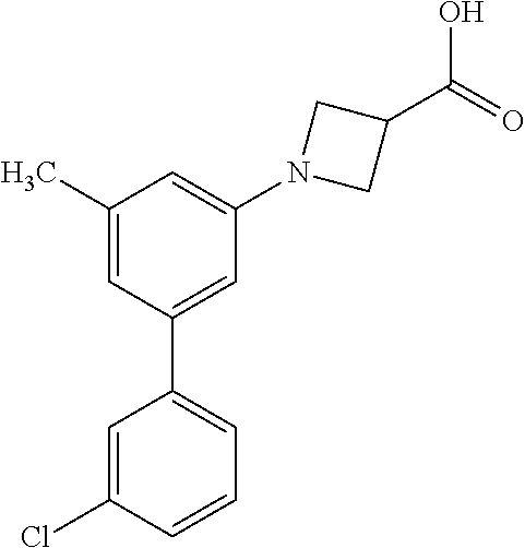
C1=C(Cl)C=CC=C1C1=CC(N2CC(C(=O)O)C2)=CC(C)=C1
